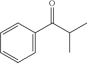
C1=CC(C(C(C)C)=O)=CC=C1
